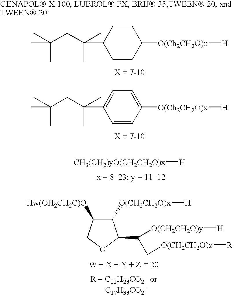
C1([O(CH2CH2O)x][H])C([Hw(OH2CH2C)O])COC1C([O(CH2CH2O)y][H])C[O(CH2CH2O)z][R].C1CC([O(Ch2CH2O)x][H])CCC1C(C)(C)CC(C)(C)C.C1=CC([O(Ch2CH2O)x][H])=CC=C1C(C)(C)CC(C)(C)C.[CH3(CH2)yO(CH2CH2O)x][H]
